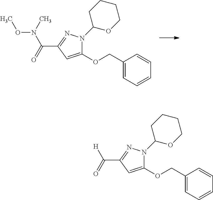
C1(C(=O)N(OC)C)=NN(C2OCCCC2)C(OCC2=CC=CC=C2)=C1.C1(C(=O)[H])=NN(C2OCCCC2)C(OCC2=CC=CC=C2)=C1
